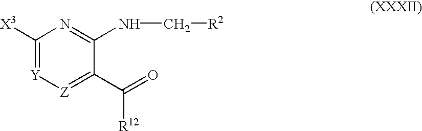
C1([X3])=[Y][Z]=C(C(=O)[R12])C(NC[R2])=N1
